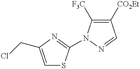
C1([CO2Et])=C([F3C])N(C2=NC(CCl)=CS2)N=C1
